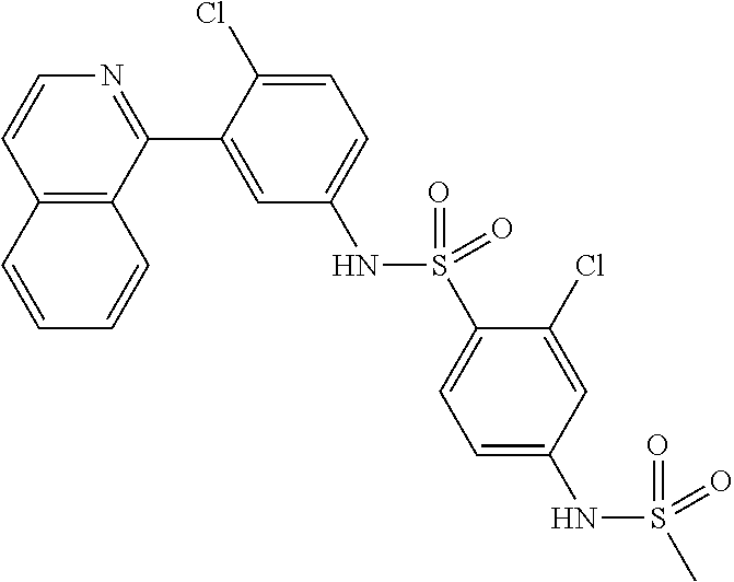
C12=C(C(C3=CC(NS(=O)(=O)C4=CC=C(NS(C)(=O)=O)C=C4Cl)=CC=C3Cl)=NC=C1)C=CC=C2
